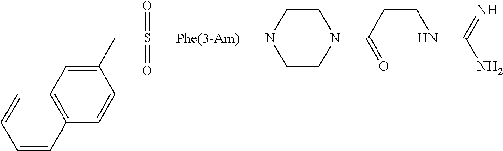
C(S(=O)(=O)[Phe(3-Am)]N1CCN(C(CCNC(N)=N)=O)CC1)C1=CC2=C(C=C1)C=CC=C2
